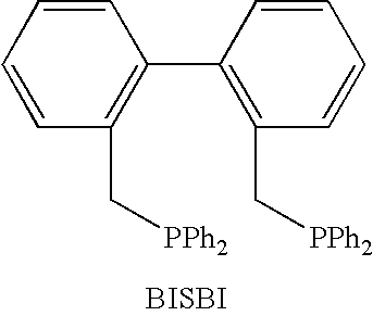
C1=CC(C[PPh2])=C(C2=C(C[PPh2])C=CC=C2)C=C1.[BISBI]
